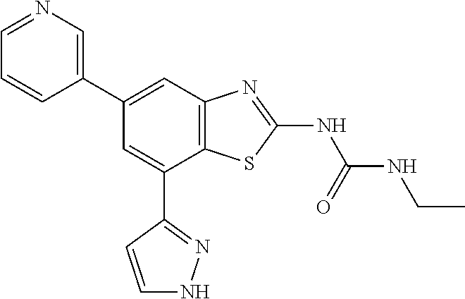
C1=NC=C(C2=CC3=C(C(C4=NNC=C4)=C2)SC(NC(=O)NCC)=N3)C=C1
